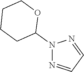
N1(C2OCCCC2)N=CC=N1
